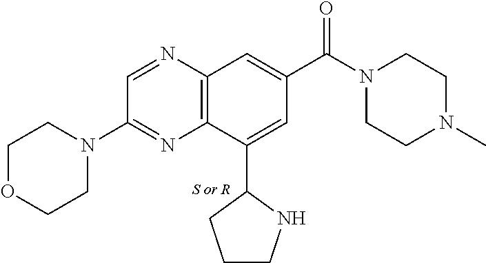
C12=C(N=CC(N3CCOCC3)=N1)C=C(C(N1CCN(C)CC1)=O)C=C2C1CCCN1
